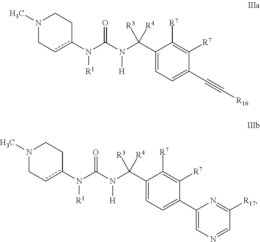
C1(C(N(C(N(c2cCN(C)CC2)[R1])=O)[H])([R3])[R4])=CC=C(C#C[R16])C([R7])=C1[R7].C1(C(N(C(N(c2cCN(C)CC2)[R1])=O)[H])([R3])[R4])=CC=C(C2=CN=CC([R17])=N2)C([R7])=C1[R7]
